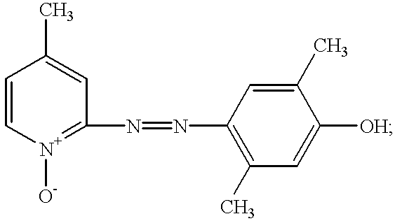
C1=C[N+]([O-])=C(N=NC2=C(C)C=C([OH])C(C)=C2)C=C1C
